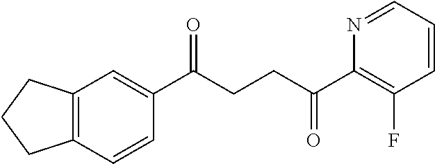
C1(C(CCC(C2=C(F)C=CC=N2)=O)=O)=CC2=C(C=C1)CCC2
